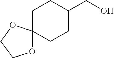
C1CC(CO)CCC12OCCO2
